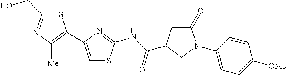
C1(CO)=NC([Me])=C(C2=CSC(NC(=O)C3CC(=O)N(C4=CC=C([OMe])C=C4)C3)=N2)S1
